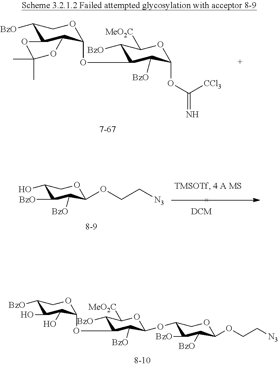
C1([BzO])C2C(C(OC3C([BzO])C([MeO2C])OC(OC([CCl3])=N)C3[BzO])OC1)OC(C)(C)O2.C1(O)C([BzO])C([BzO])C(OCC[N3])OC1.C1([BzO])C(O)C(O)C(OC2C([BzO])C([MeO2C])OC(OC3C([BzO])C([BzO])C(OCC[N3])OC3)C2[BzO])OC1
